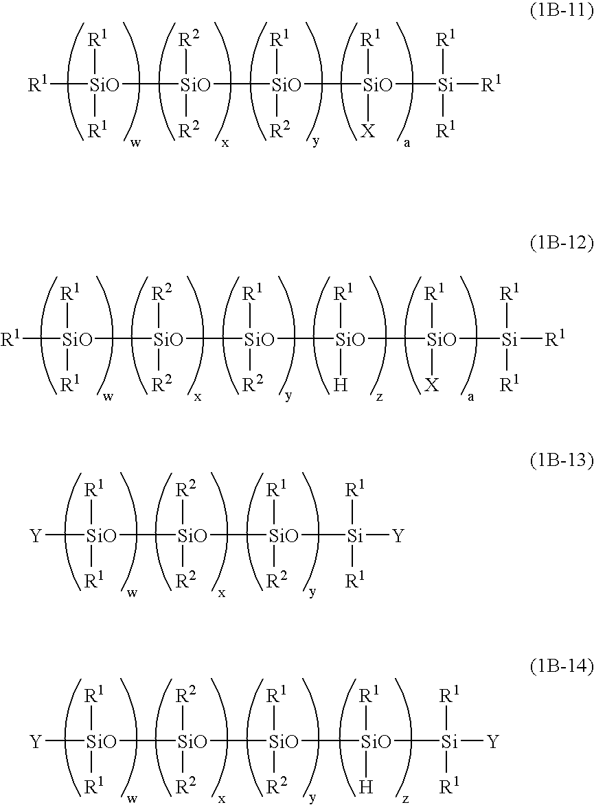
[R1][SiO]([SiO]([SiO]([SiO]([Si]([R1])([R1])[R1])([R1])[X])([R1])[R2])([R2])[R2])([R1])[R1].[R1][SiO]([SiO]([SiO]([SiO]([SiO]([R1])([X])[Si]([R1])([R1])[R1])([R1])[H])([R1])[R2])([R2])[R2])([R1])[R1].[Y][SiO]([SiO]([SiO]([Si]([Y])([R1])[R1])([R1])[R2])([R2])[R2])([R1])[R1].[Y][SiO]([SiO]([SiO]([SiO]([R1])([H])[Si]([Y])([R1])[R1])([R1])[R2])([R2])[R2])([R1])[R1]
